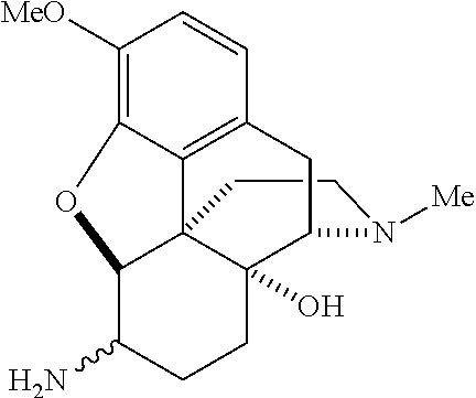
C1CN([Me])C2C3(O)C14C1=C(C=CC([MeO])=C1OC4C(N)CC3)C2
